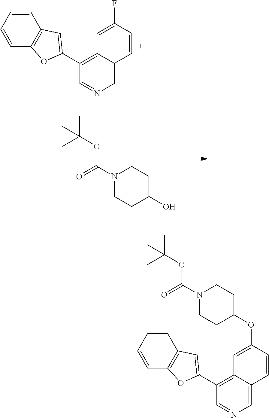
C1=C(F)C=CC2=CN=CC(C3=CC4=C(C=CC=C4)O3)=C12.N1(C(=O)OC(C)(C)C)CCC(O)CC1.N1(C(=O)OC(C)(C)C)CCC(OC2=CC3=C(C4=CC5=C(C=CC=C5)O4)C=NC=C3C=C2)CC1
